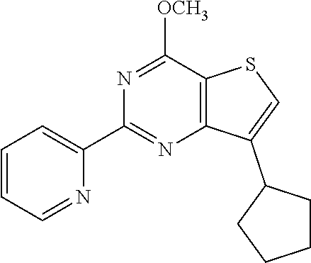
C12=C(C([OCH3])=NC(C3=CC=CC=N3)=N1)SC=C2C1CCCC1
